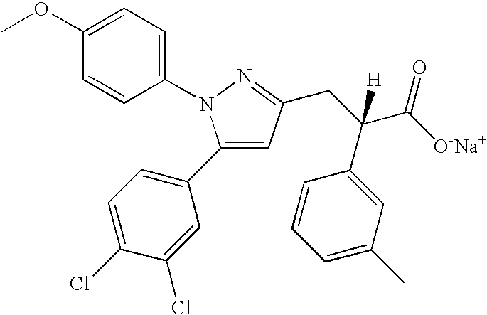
C1=C(C2=CC=C(Cl)C(Cl)=C2)N(C2=CC=C(OC)C=C2)N=C1CC(C([O-Na+])=O)(C1=CC(C)=CC=C1)[H]
